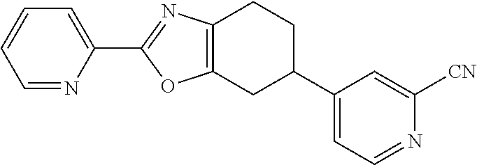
C1=NC(C2=NC3=C(O2)CC(C2=CC=NC([CN])=C2)CC3)=CC=C1
